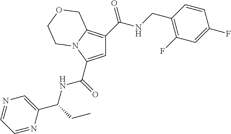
C1=C(C(=O)NC(CC)C2=CN=CC=N2)N2C(=C1C(=O)NCC1=C(F)C=C(F)C=C1)COCC2
